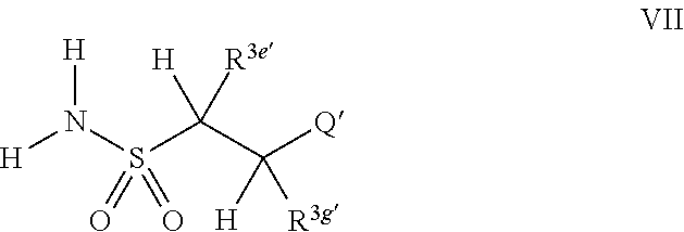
[H]N(S(C(C([Q])([H])[R3g])([R3e])[H])(=O)=O)[H]
